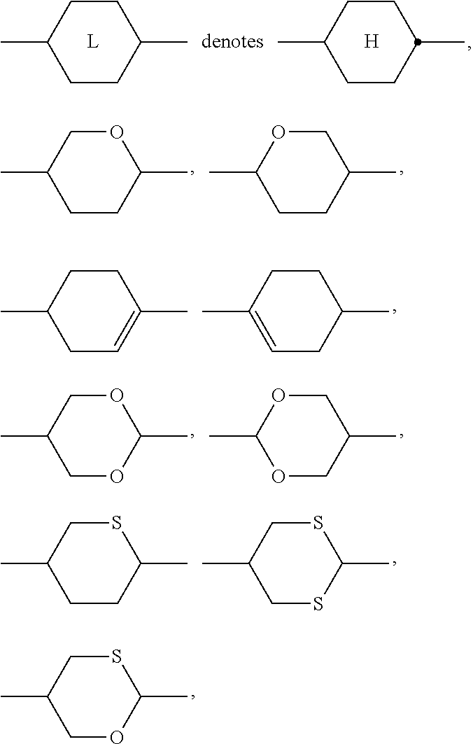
C1CC(C)CCC1C.C1CC(C)CCC1C.[H].C1OC(C)CCC1C.O1CC(C)CCC1C.C1CC(C)=CCC1C.C1CC(C)CC=C1C.C1OC(C)OCC1C.O1CC(C)COC1C.S1CC(C)CSC1C.S1CC(C)CCC1C.S1CC(C)COC1C
